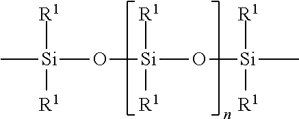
C[Si](O[Si](O[Si]([R1])(C)[R1])([R1])[R1])([R1])[R1]
